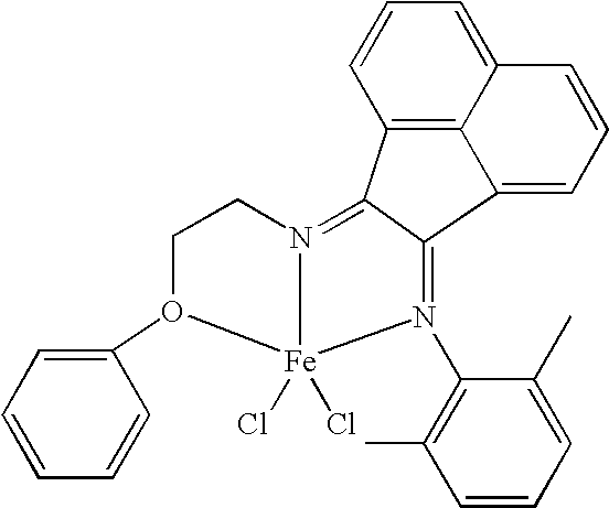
C12=C3C(=CC=C1)C=CC=C3C1=N(C3=C(C)C=CC=C3C)[Fe]3(Cl)(Cl)N(=C21)CCO3C1=CC=CC=C1
